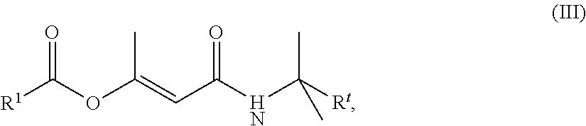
[R1]C(OC(=CC(NC([Rt])(C)C)=O)C)=O
